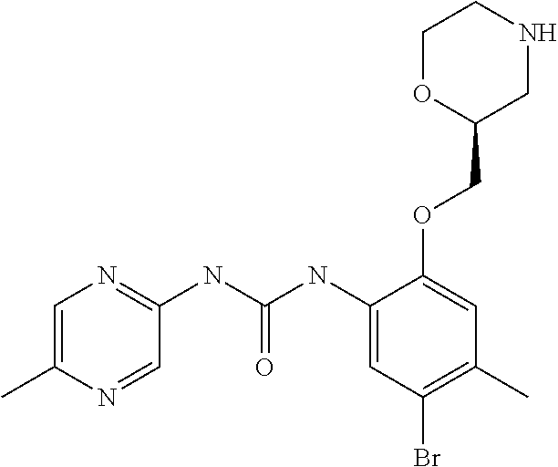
C1=C(C)N=CC(NC(NC2=CC(Br)=C(C)C=C2OCC2CNCCO2)=O)=N1
